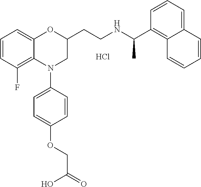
C1=CC(F)=C2C(=C1)OC(CCNC(C1=C3C(=CC=C1)C=CC=C3)C)CN2C1=CC=C(OCC(=O)O)C=C1.Cl
